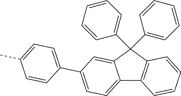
C12=CC=C(C3=CC=C(C)C=C3)C=C1C(C1=CC=CC=C1)(C1=CC=CC=C1)C1=C2C=CC=C1
